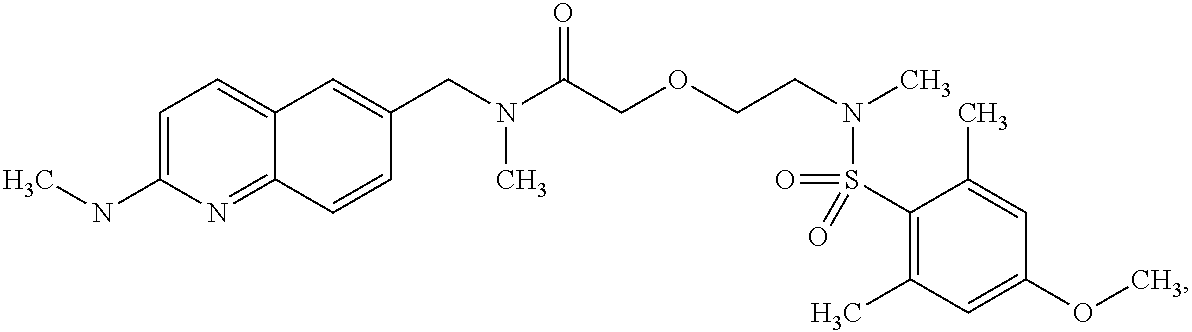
C1(CN(C(COCCN(C)S(=O)(C2=C(C)C=C(OC)C=C2C)=O)=O)C)=CC2=CC=C(NC)N=C2C=C1
